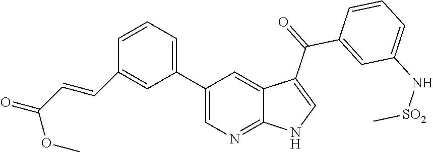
C1(C2=CC=CC(C=CC(=O)OC)=C2)=CN=C2C(=C1)C(C(=O)C1=CC(N[SO2]C)=CC=C1)=CN2
